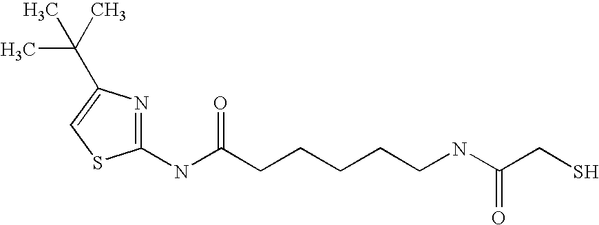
N1=C(NC(CCCCCNC(CS)=O)=O)SC=C1C(C)(C)C
